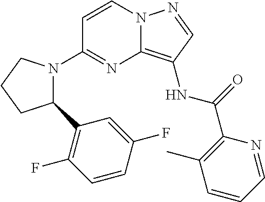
C1=CN2C(=C(NC(=O)C3=C(C)C=CC=N3)C=N2)N=C1N1C(C2=C(F)C=CC(F)=C2)CCC1
